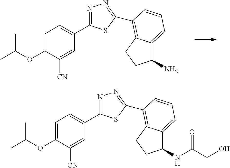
O(C1=CC=C(C2=NN=C(C3=C4C(=CC=C3)C(N)CC4)S2)C=C1[CN])C(C)C.O(C1=CC=C(C2=NN=C(C3=C4C(=CC=C3)C(NC(CO)=O)CC4)S2)C=C1[CN])C(C)C
